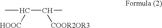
CC(C(C)[COOR2OR3])[HOOC]
